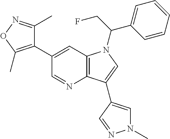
C1(C2=C(C)ON=C2C)=CC2=C(N=C1)C(C1=CN(C)N=C1)=CN2C(C1=CC=CC=C1)CF
